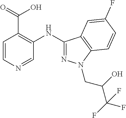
C1=CN=CC(NC2=NN(CC(O)C(F)(F)F)C3=C2C=C(F)C=C3)=C1C(=O)O
